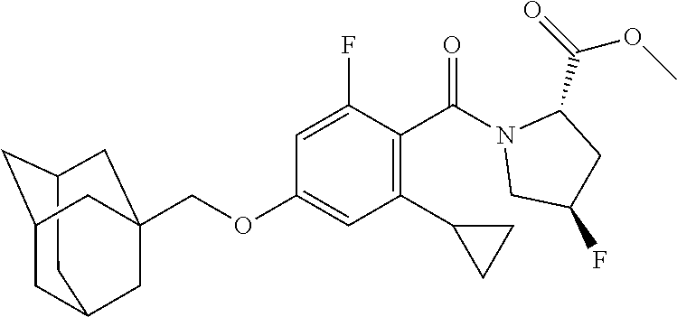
C12CC3CC(C1)CC(COC1=CC(C4CC4)=C(C(N4CC(F)CC4C(=O)OC)=O)C(F)=C1)(C3)C2
